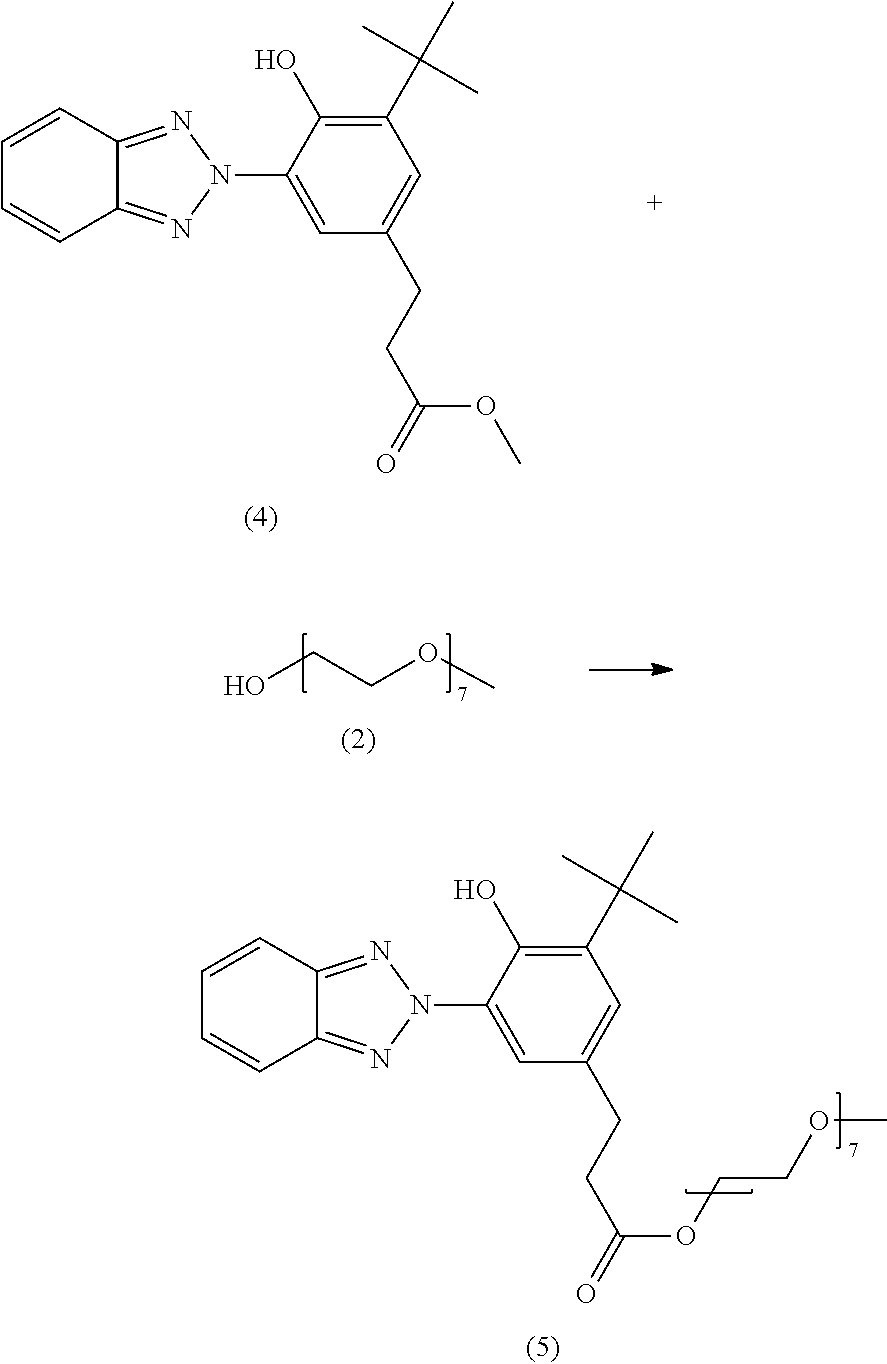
OCCOC.C1=CC2=NN(C3=CC(CCC(=O)OC)=CC(C(C)(C)C)=C3O)N=C2C=C1.C1=CC2=NN(C3=CC(CCC(=O)OCCOC)=CC(C(C)(C)C)=C3O)N=C2C=C1
